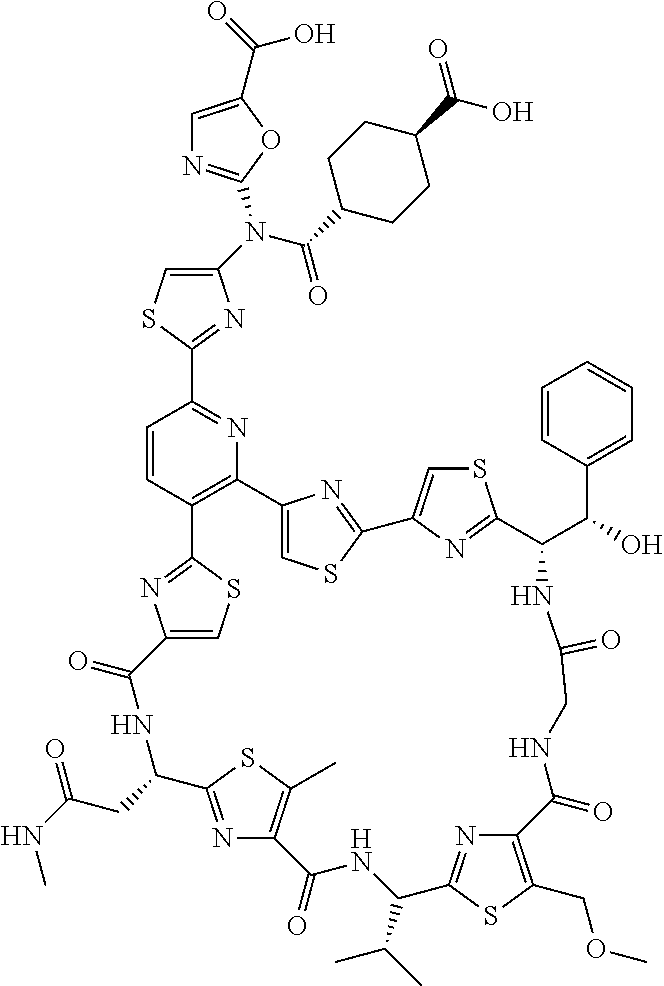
C1(N(C(=O)C2CCC(C(O)=O)CC2)C2=NC=C(C(O)=O)O2)=CSC(C2=NC3=C(C=C2)C2=NC(=CS2)C(=O)NC(CC(NC)=O)C2=NC(=C(C)S2)C(=O)NC(C(C)C)C2=NC(=C(COC)S2)C(=O)NCC(=O)NC(C(C2=CC=CC=C2)O)C2=NC(=CS2)C2=NC3=CS2)=N1
